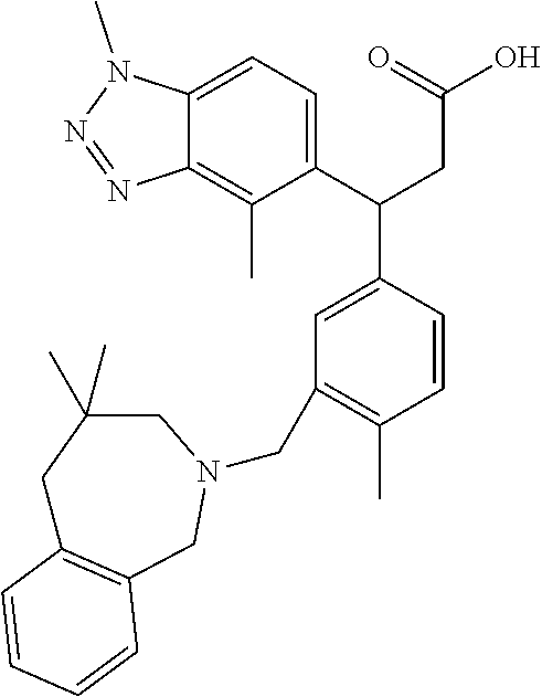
C1C2=C(CN(CC3=C(C)C=CC(C(CC(=O)O)C4=CC=C5C(=C4C)N=NN5C)=C3)CC1(C)C)C=CC=C2
